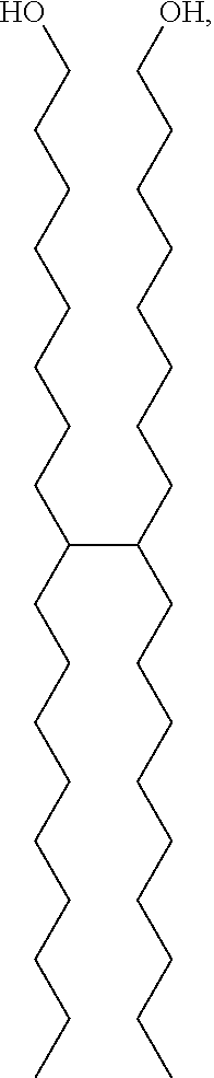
C(CCCCCC(C(CCCCCCCCO)CCCCCCCCC)CCCCCCCCC)CC[OH]
